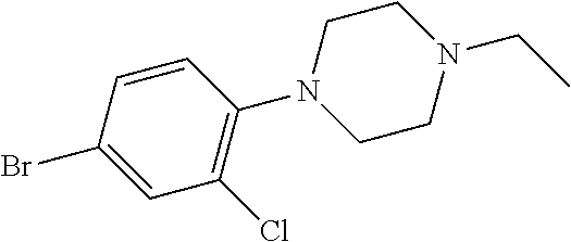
C1=CC(Br)=CC(Cl)=C1N1CCN(CC)CC1
